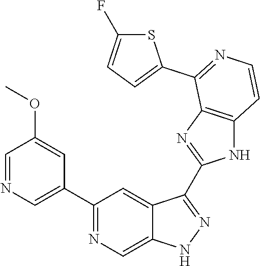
C1(C2=NC=C3C(=C2)C(C2=NC4=C(N2)C=CN=C4C2=CC=C(F)S2)=NN3)=CN=CC(OC)=C1
